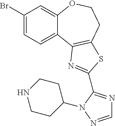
C1(Br)=CC=C2C(=C1)OCCC1=C2N=C(C2=NC=NN2C2CCNCC2)S1
